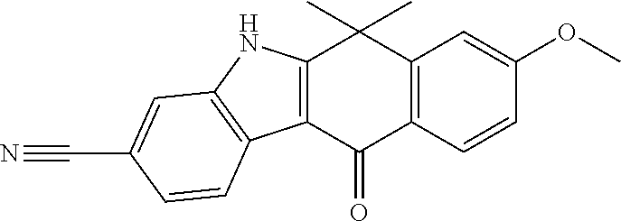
C12=C(C=CC(OC)=C1)C(=O)C1=C(C2(C)C)NC2=C1C=CC(C#N)=C2
